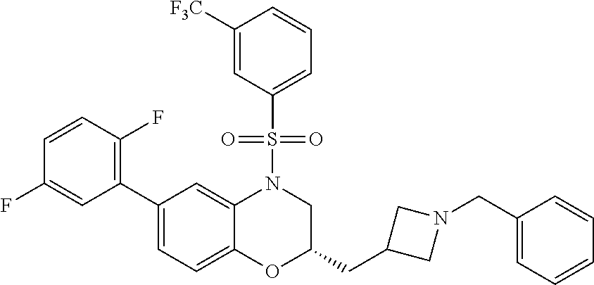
C1([F3C])=CC(S(=O)(=O)N2C3=CC(C4=C(F)C=CC(F)=C4)=CC=C3OC(CC3CN(CC4=CC=CC=C4)C3)C2)=CC=C1
